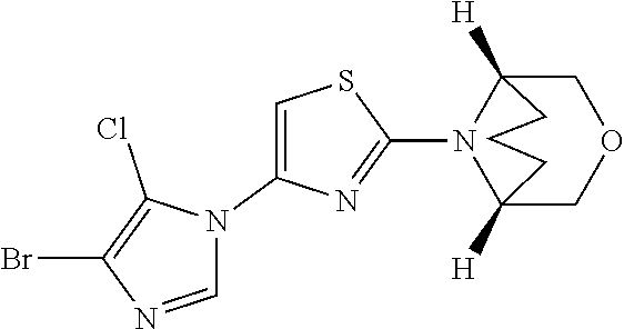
C1=NC(Br)=C(Cl)N1C1=CSC(N2C3([H])COCC2([H])CCC3)=N1
